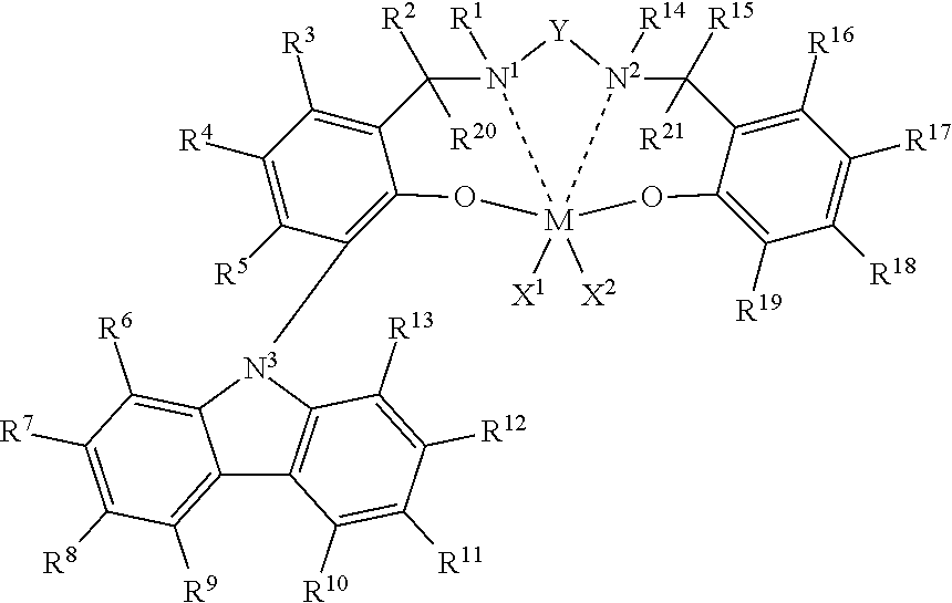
C12=C([R9])C([R8])=C([R7])C([R6])=C1[N3](C1=C3C(=C([R3])C([R4])=C1[R5])C([R2])([R20])[N1]1([R1])[Y][N2]4([R14])[M]1([X1])([X2])(O3)OC1=C([R19])C([R18])=C([R17])C([R16])=C1C4([R15])[R21])C1=C2C([R10])=C([R11])C([R12])=C1[R13]
